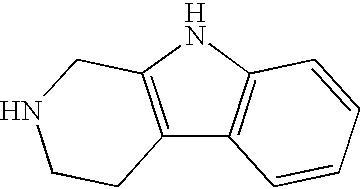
C12=C(NC3=C1C=CC=C3)CNCC2
